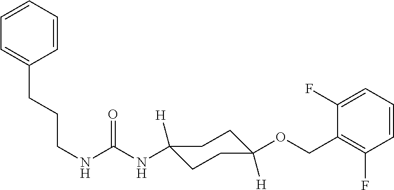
N(C(NC1([H])CCC([H])(OCC2=C(F)C=CC=C2F)CC1)=O)CCCC1=CC=CC=C1
